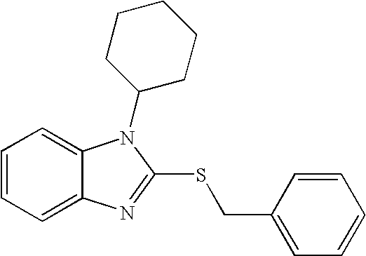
C1=CC=C2C(=C1)N(C1CCCCC1)C(SCC1=CC=CC=C1)=N2
